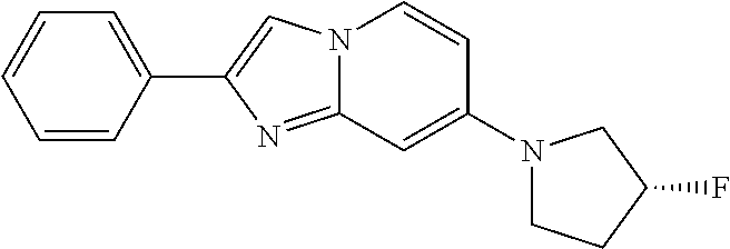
C1(C2=CN3C(=N2)C=C(N2CCC(F)C2)C=C3)=CC=CC=C1
